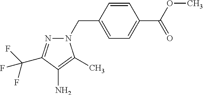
C1(CN2N=C(C(F)(F)F)C(N)=C2C)=CC=C(C(OC)=O)C=C1
